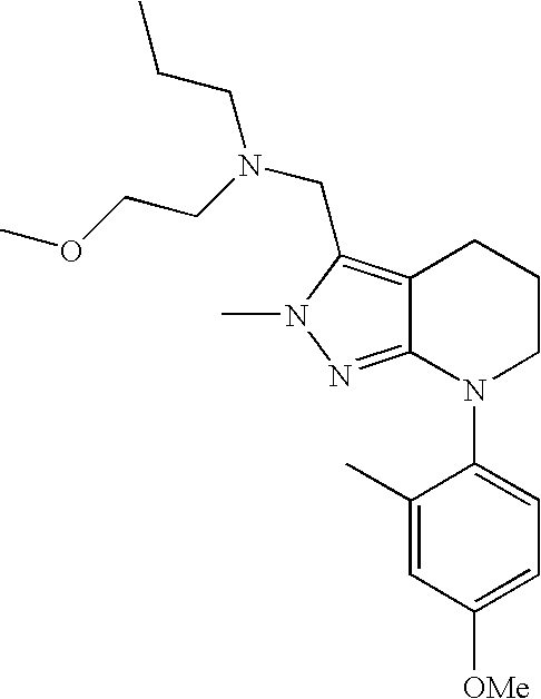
C12=NN(C)C(CN(CCOC)CCC)=C1CCCN2C1=CC=C([OMe])C=C1C
